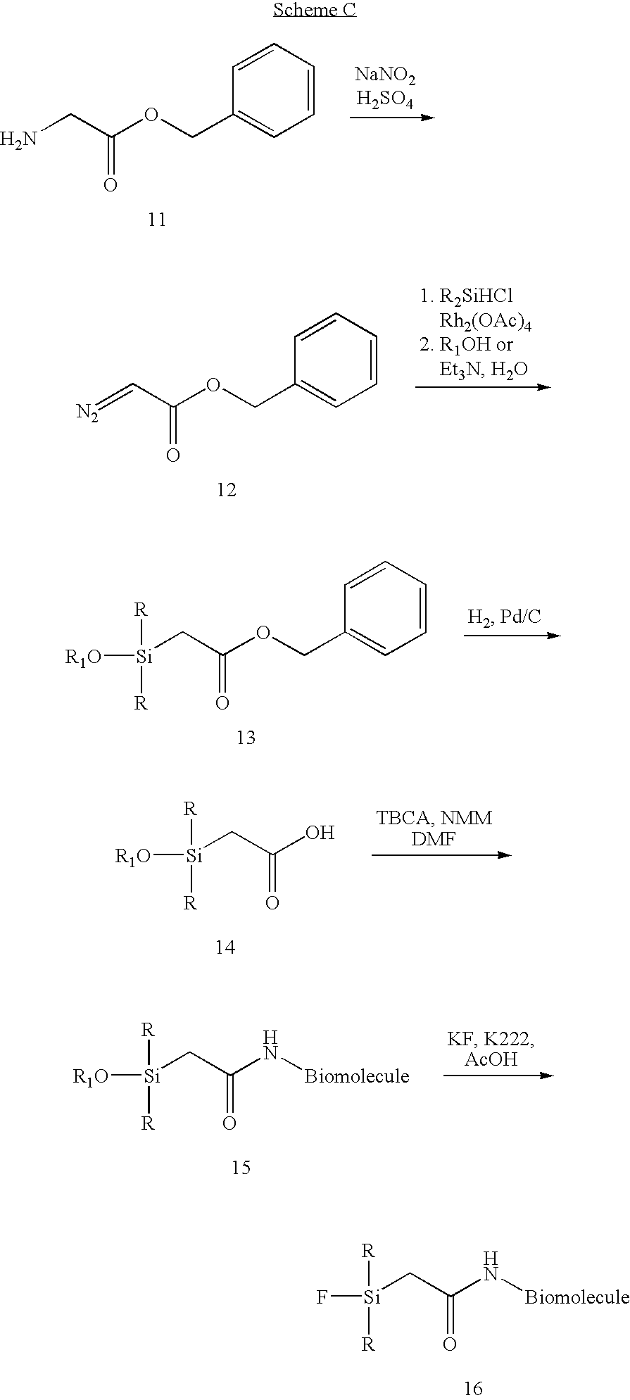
C1=CC=CC=C1COC(C=[N2])=O.C1=CC=CC=C1COC(CN)=O.C1=CC=CC=C1COC(C[Si]([R1O])([R])[R])=O.OC(C[Si]([R1O])([R])[R])=O.N(C(C[Si]([R1O])([R])[R])=O)[Biomolecule].N(C(C[Si](F)([R])[R])=O)[Biomolecule]
